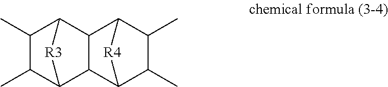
C12C(C)C(C)C([R3]1)C1C2C2C(C)C(C)C1[R4]2
